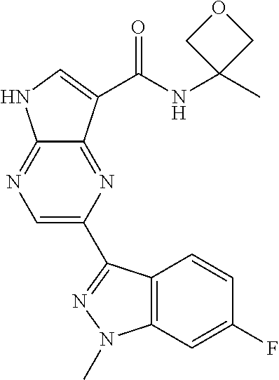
C1=C(C2=NN(C)C3=C2C=CC(F)=C3)N=C2C(=N1)NC=C2C(NC1(C)COC1)=O
